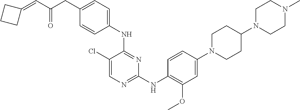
N(C1=NC=C(Cl)C(NC2=CC=C(CC(C=C3CCC3)=O)C=C2)=N1)C1=C(OC)C=C(N2CCC(N3CCN(C)CC3)CC2)C=C1
